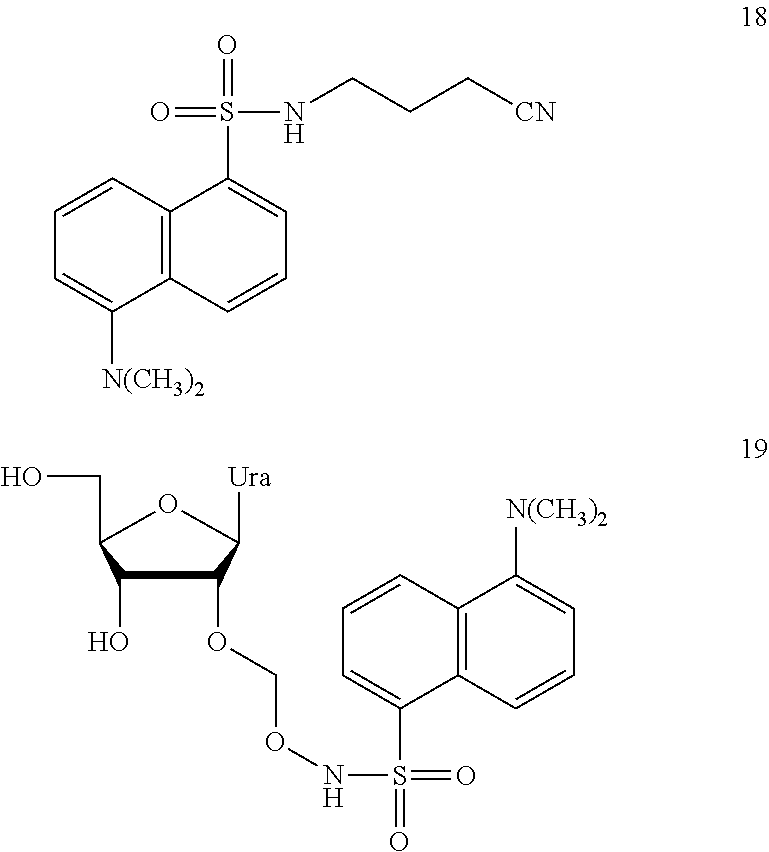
C12=C(C=CC=C1[N(CH3)2])C(S(=O)(NCCC[CN])=O)=CC=C2.C1(O)C(OCONS(=O)(C2=CC=CC3=C2C=CC=C3[N(CH3)2])=O)C([Ura])OC1CO
